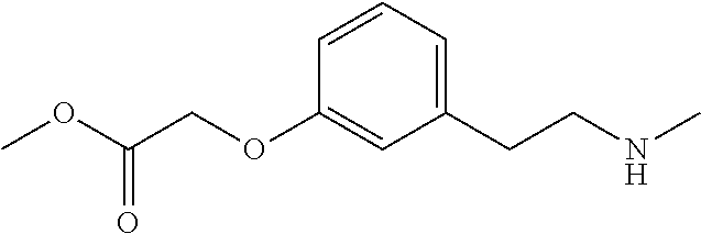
C1(CCNC)=CC=CC(OCC(OC)=O)=C1
